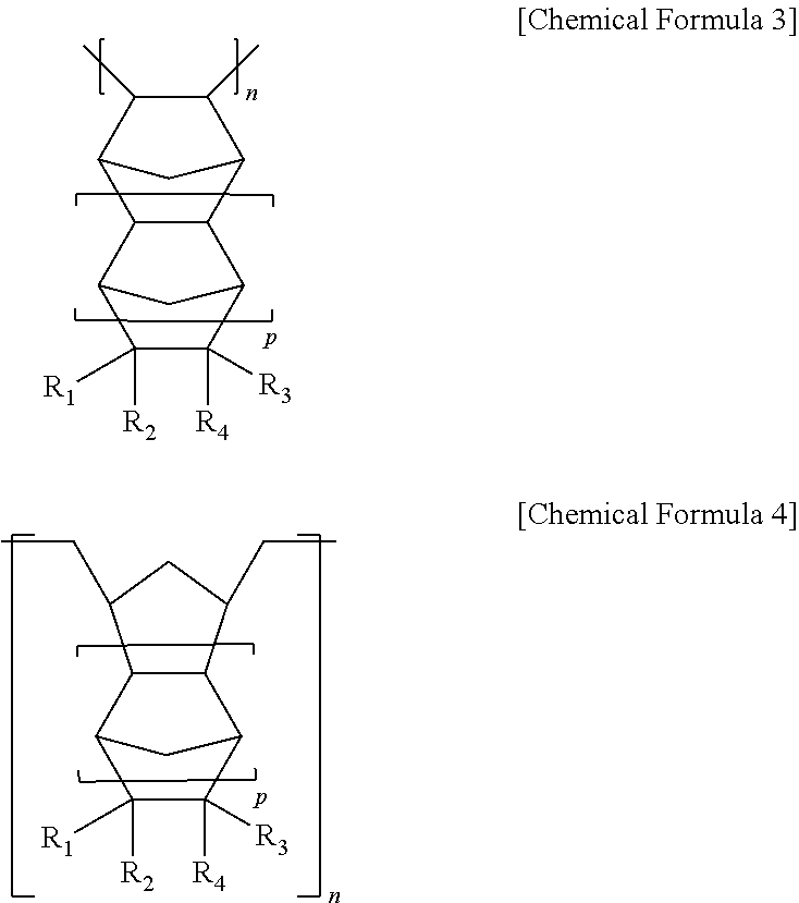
C1([R2])([R1])C([R4])([R3])C2CC1C1C2C2C(C)C(C)C1C2.C1([R2])([R1])C([R4])([R3])C2CC1C1C2C(CC)CC1CC
